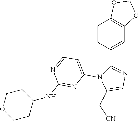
C1=CC(C2=NC=C(C[CN])N2C2=CC=NC(NC3CCOCC3)=N2)=CC2=C1OCO2
